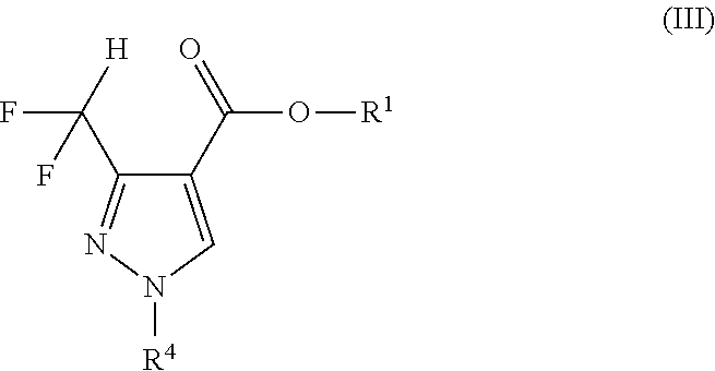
C1(C(=O)O[R1])=CN([R4])N=C1C([H])(F)F
